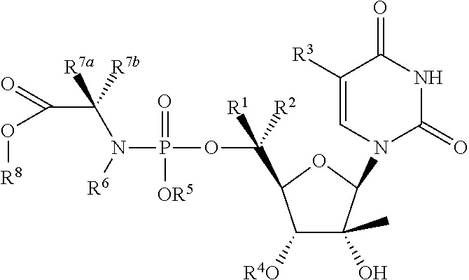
C1([R4O])C(O)(C)C(N2C=C([R3])C(=O)NC2=O)OC1C(OP(N([R6])C(C(=O)O[R8])([R7a])[R7b])(=O)[OR5])([R1])[R2]
